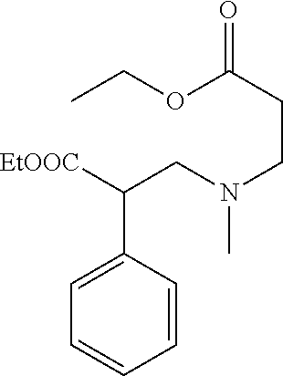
C1=CC=CC=C1C(CN(CCC(=O)OCC)C)[EtOOC]
